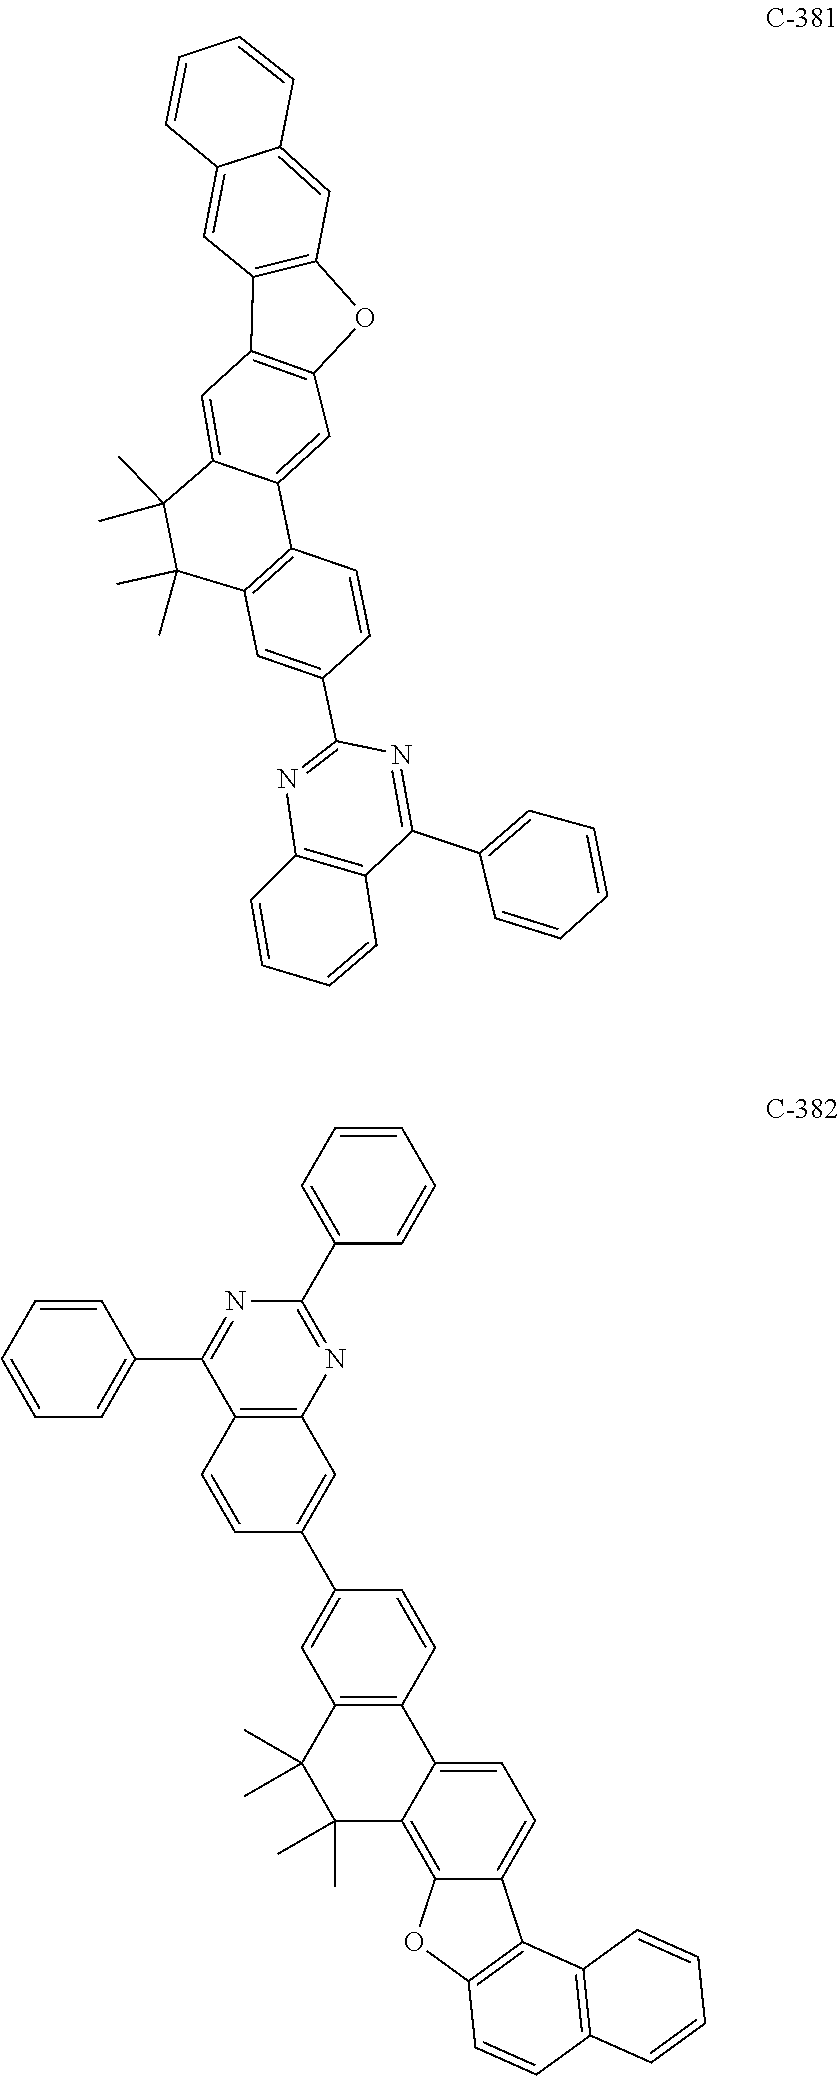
C12=CC3=C(C=C1C=CC=C2)C1=C(C=C2C(=C1)C(C)(C)CC(C)(C)C1=C2C=CC(C2=NC4=C(C(C5=CC=CC=C5)=N2)C=CC=C4)=C1)O3.C12=C(C=C(C3=CC4=C(C=C3)C3=CC=C5C(=C3C(C)(C)C4(C)C)OC3=C5C4=C(C=CC=C4)C=C3)C=C1)N=C(C1=CC=CC=C1)N=C2C1=CC=CC=C1
